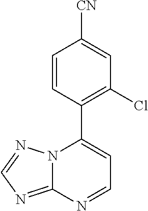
C12=NC=NN1C(C1=C(Cl)C=C([CN])C=C1)=CC=N2
